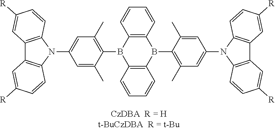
C12=C(C=CC=C1)B(C1=C(C)C=C(N3C4=C(C5=C3C=CC([R])=C5)C=C([R])C=C4)C=C1C)C1=C(B2C2=C(C)C=C(N3C4=C(C5=C3C=CC([R])=C5)C=C([R])C=C4)C=C2C)C=CC=C1
